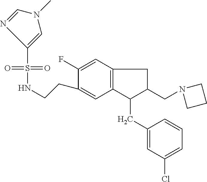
S(=O)(=O)(C1=CN(C)C=N1)NCCC1=CC2=C(C=C1F)CC(CN1CCC1)C2CC1=CC(Cl)=CC=C1
